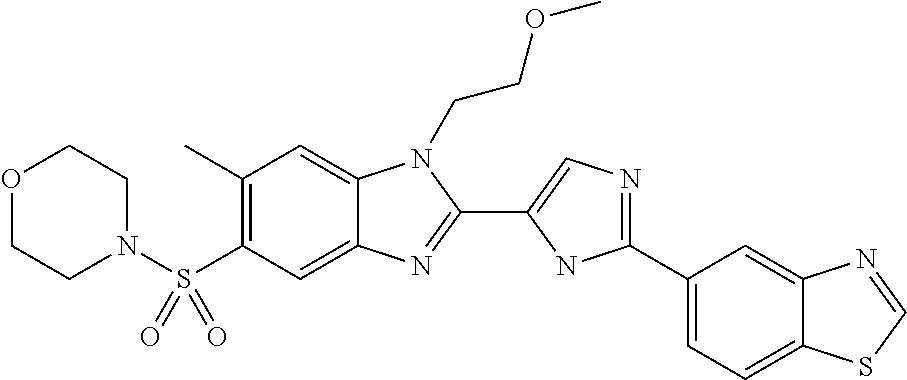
C1(C)=C(S(N2CCOCC2)(=O)=O)C=C2C(=C1)N(CCOC)C(C1=CN=C(C3=CC=C4C(=C3)N=CS4)N1)=N2
